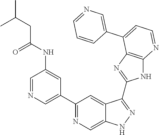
C1=NC=C(C2=NC=C3C(=C2)C(C2=NC4=C(N2)N=CC=C4C2=CN=CC=C2)=NN3)C=C1NC(CC(C)C)=O
